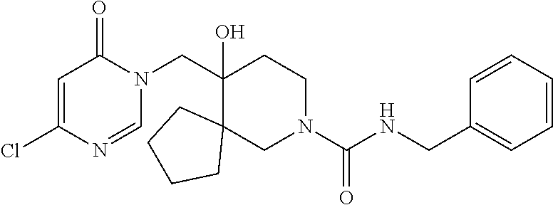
ClC1=CC(=O)N(CC2(O)C3(CN(C(NCC4=CC=CC=C4)=O)CC2)CCCC3)C=N1
